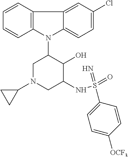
N1(C2CN(C3CC3)CC(NS(=O)(=N)C3=CC=C([OCF3])C=C3)C2O)C2=C(C3=CC(Cl)=CC=C13)C=CC=C2
